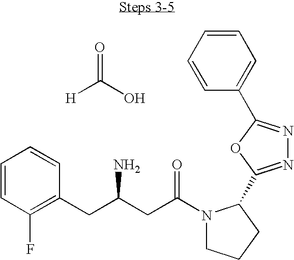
[H]C(O)=O.C1=CC(F)=C(CC(CC(N2CCCC2C2=NN=C(C3=CC=CC=C3)O2)=O)N)C=C1
